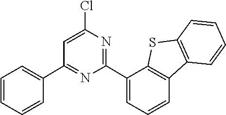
C1(C2=NC(Cl)=CC(C3=CC=CC=C3)=N2)=CC=CC2=C1SC1=C2C=CC=C1
